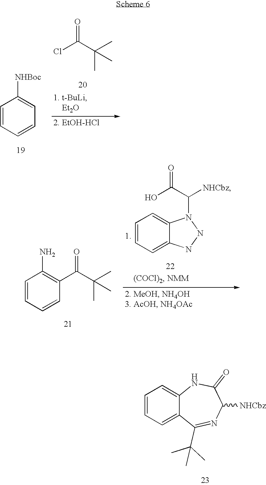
ClC(C(C)(C)C)=O.C1=CC=CC=C1[NHBoc].C1=CC=CC(C(C(C)(C)C)=O)=C1N.C1=CC=C2C(=C1)N(C([NHCbz])C(O)=O)NN2.C1=CC=C2C(=C1)NC(=O)C([NHCbz])N=C2C(C)(C)C
